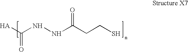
[HA]C(NNC(CCS)=O)=O
